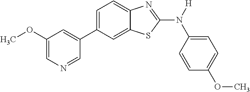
C1(OC)=CN=CC(C2=CC=C3C(=C2)SC(N([H])C2=CC=C(OC)C=C2)=N3)=C1
